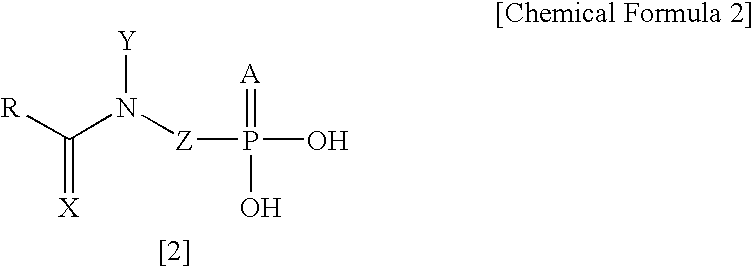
[Y]N([Z]P(O)(=[A])O)C([R])=[X]
